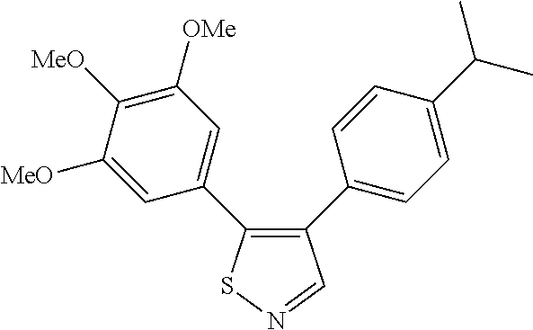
C1([MeO])=CC(C2=C(C3=CC=C(C(C)C)C=C3)C=NS2)=CC([OMe])=C1[MeO]
